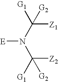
[E]N(C([Z1])([G1])[G2])C([G2])([Z2])[G1]
